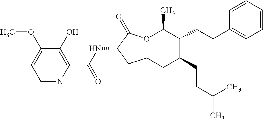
O1C(C)C(CCC2=CC=CC=C2)C(CCC(C)C)CCCC(NC(C2=C(O)C(OC)=CC=N2)=O)C1=O
